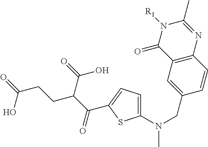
C(CCC(C(=O)C1=CC=C(N(C)CC2=CC3=C(C=C2)N=C(C)N([R1])C3=O)S1)C(=O)O)(=O)O
